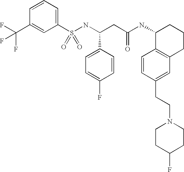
C1=CC=C(S(NC(CC(NC2C3=C(CCC2)C=C(CCN2CCC(F)CC2)C=C3)=O)C2=CC=C(F)C=C2)(=O)=O)C=C1C(F)(F)F
